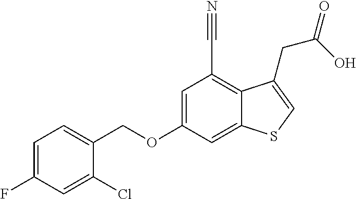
C1=C(F)C=C(Cl)C(COC2=CC(C#N)=C3C(=C2)SC=C3CC(=O)O)=C1
